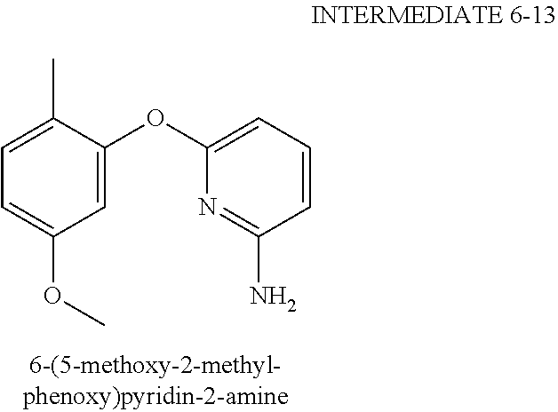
C1=C(OC2=CC=CC(N)=N2)C(C)=CC=C1OC
